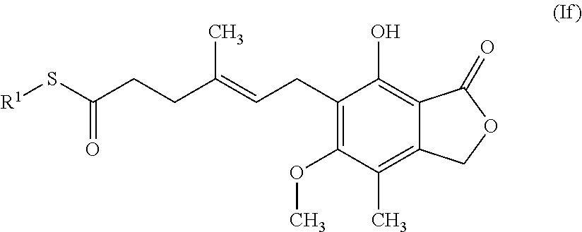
C1(CC=C(CCC(=O)S[R1])C)=C(OC)C(C)=C2C(=C1O)C(=O)OC2
